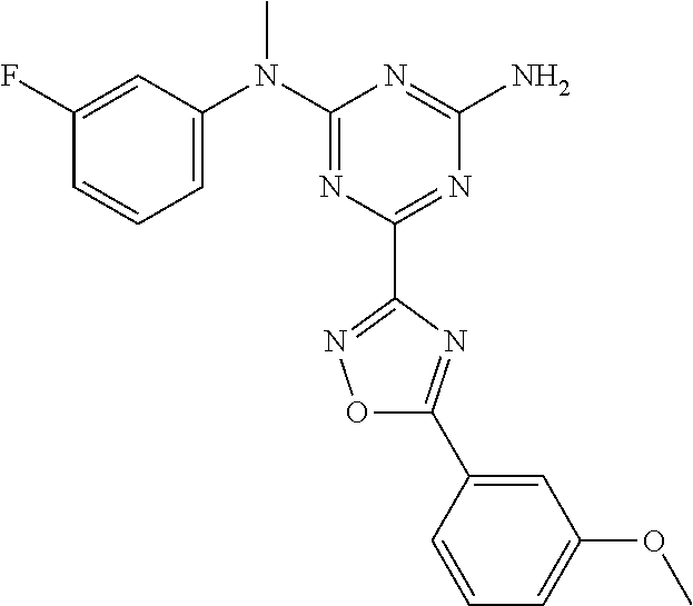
C1(F)=CC(N(C2=NC(C3=NOC(C4=CC(OC)=CC=C4)=N3)=NC(N)=N2)C)=CC=C1
